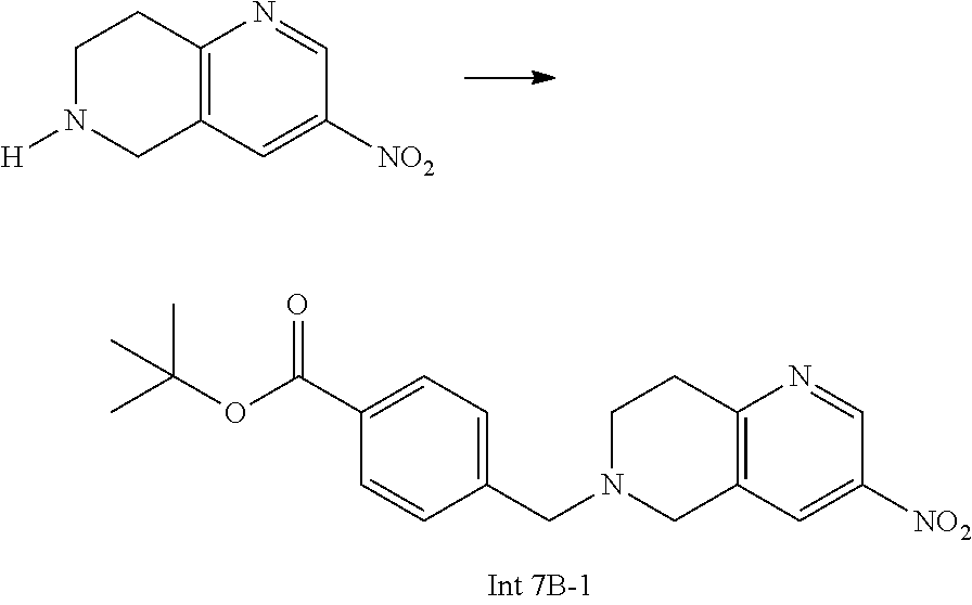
C1N([H])CC2=C(C1)N=CC([NO2])=C2.C1N(CC2=CC=C(C(OC(C)(C)C)=O)C=C2)CC2=C(C1)N=CC([NO2])=C2
